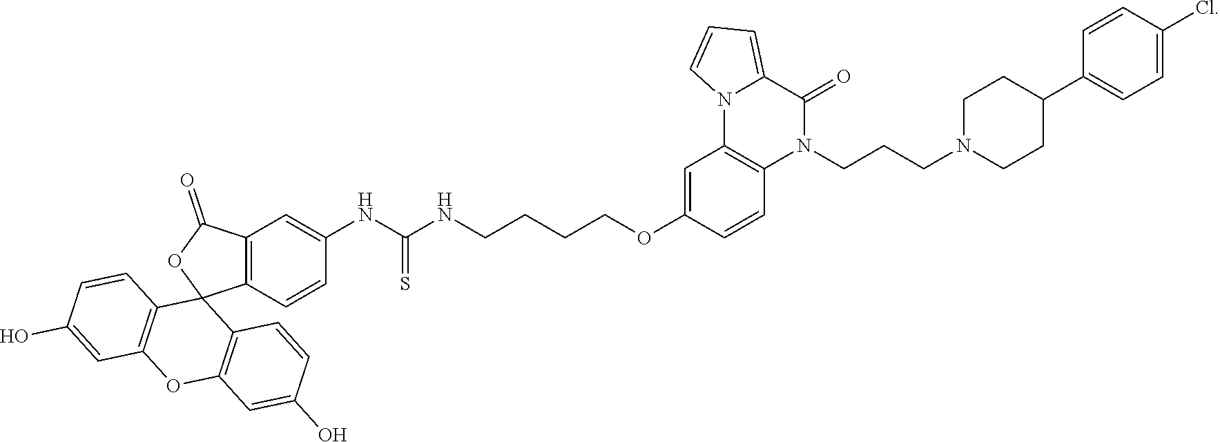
C1=CC2=C(C=C1NC(=S)NCCCCOC1=CC3=C(C=C1)N(CCCN1CCC(C4=CC=C(Cl)C=C4)CC1)C(=O)C1=CC=CN31)C(=O)OC21C2=C(OC3=C1C=CC(O)=C3)C=C(O)C=C2
